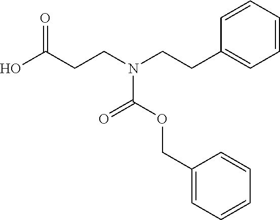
OC(CCN(CCC1=CC=CC=C1)C(OCC1=CC=CC=C1)=O)=O
